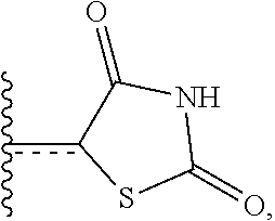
c(C)(C)c1C(=O)NC(=O)S1
